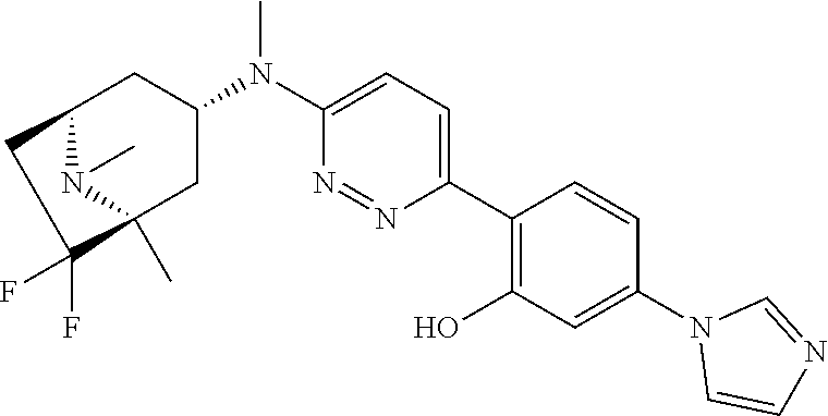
C1(N(C2=CC=C(C3=C(O)C=C(N4C=CN=C4)C=C3)N=N2)C)CC2CC(F)(F)C(C)(C1)N2C
